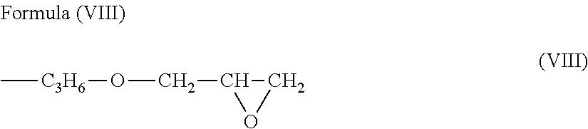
C[C3H6]OCC1OC1
